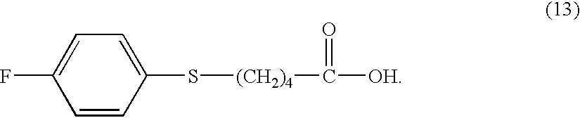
C1=CC(S[(CH2)4]C([OH])=O)=CC=C1F
